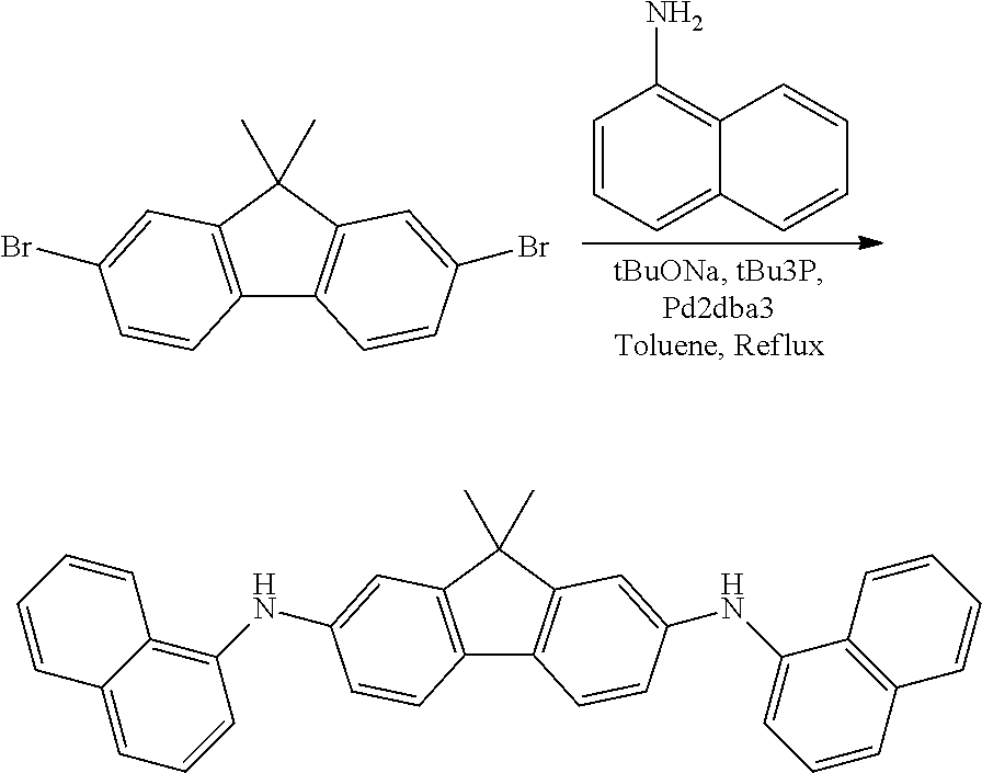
C1=CC=C2C(=C1N)C=CC=C2.C12=C(C(C)(C)C3=C1C=CC(Br)=C3)C=C(Br)C=C2.C12=C(C(C)(C)C3=C1C=CC(NC1=CC=CC4=C1C=CC=C4)=C3)C=C(NC1=C3C(=CC=C1)C=CC=C3)C=C2
